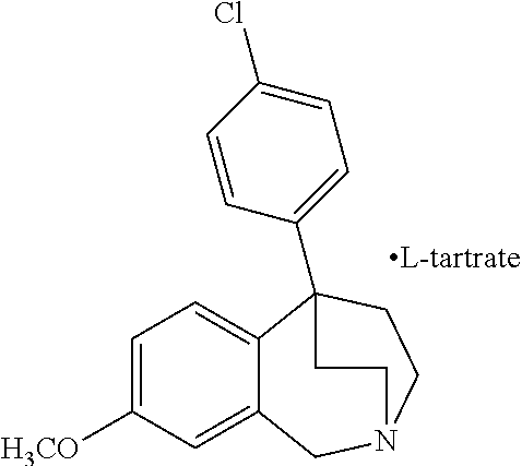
C1=C([H3CO])C=C2C(=C1)C1(C3=CC=C(Cl)C=C3)CCN(C2)CC1
